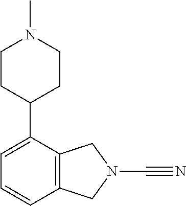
C1=CC=C(C2CCN(C)CC2)C2=C1CN(C#N)C2
